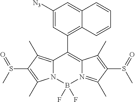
C12=C(C)C(S(C)=O)=C(C)N1B(F)(F)N1=C(C)C(S(=O)C)=C(C)C1=C2C1=C2C(=CC([N3])=C1)C=CC=C2
